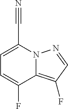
C1=C(C#N)N2C(=C(F)C=N2)C(F)=C1
